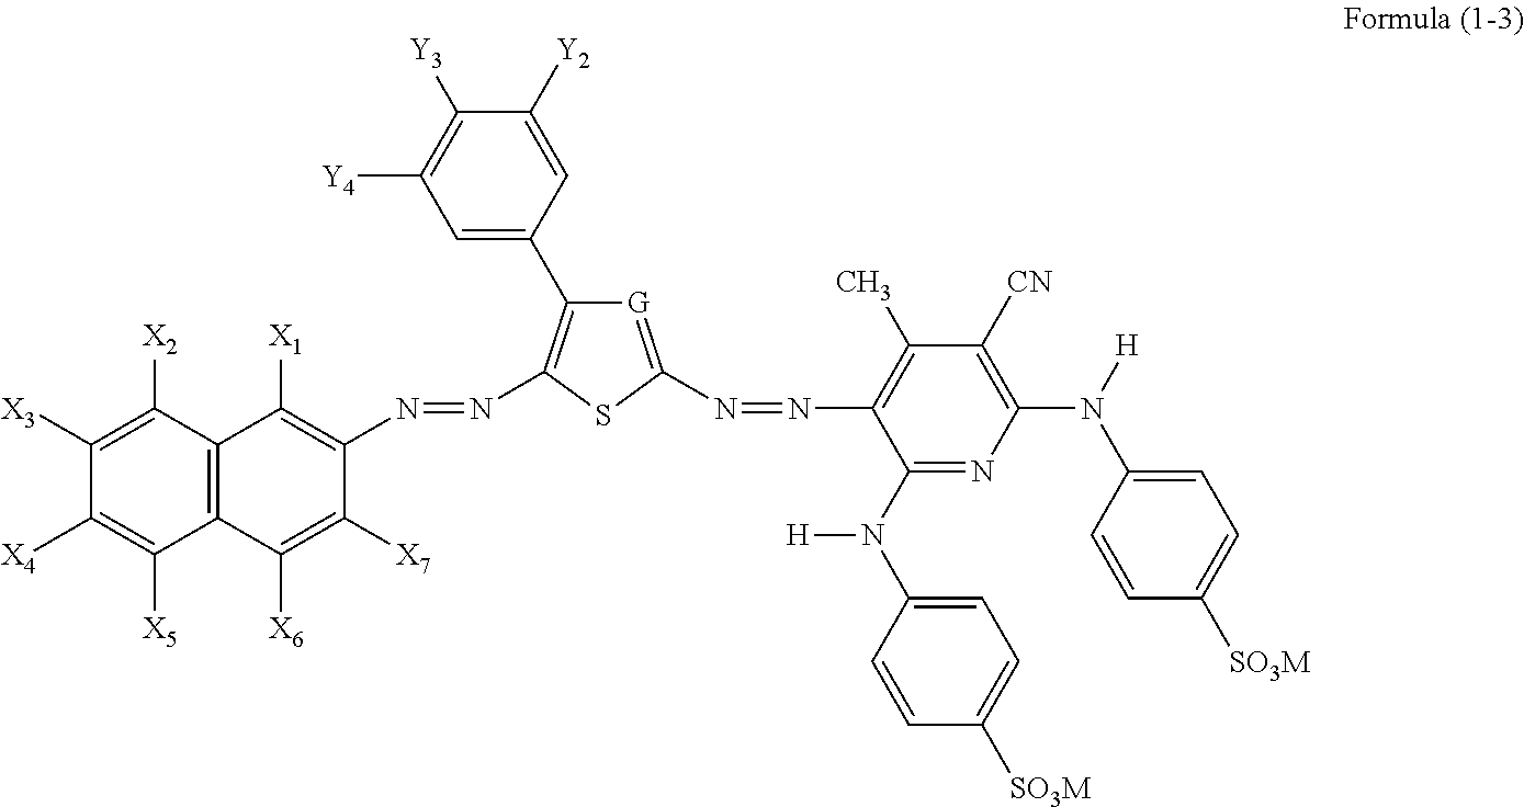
C1([X4])=C([X5])C2=C(C([X2])=C1[X3])C([X1])=C(N=NC1=C(C3=CC([Y4])=C([Y3])C([Y2])=C3)[G]=C(N=NC3=C(C)C([CN])=C(N([H])C4=CC=C([SO3M])C=C4)N=C3N([H])C3=CC=C([SO3M])C=C3)S1)C([X7])=C2[X6]
